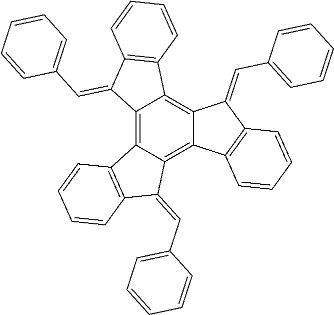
C12=C3C(=C4C(=C1C1=C(C2=CC2=CC=CC=C2)C=CC=C1)C(=CC1=CC=CC=C1)C1=C4C=CC=C1)C(=CC1=CC=CC=C1)C1=C3C=CC=C1
